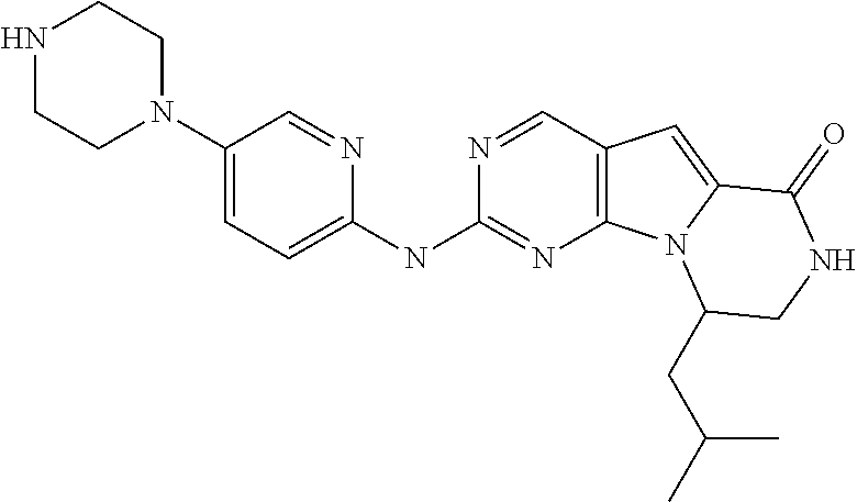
C1(CC(C)C)CNC(=O)C2=CC3=C(N12)N=C(NC1=CC=C(N2CCNCC2)C=N1)N=C3
